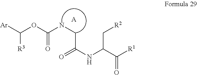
O=C(NC(C([R1])=O)C[R2])CNC(OC([Ar])[R3])=O.[A]
